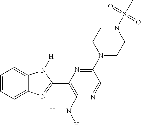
C1=CC=C2C(=C1)N([H])C(C1=C(N([H])[H])N=CC(N3CCN(S(C)(=O)=O)CC3)=N1)=N2
